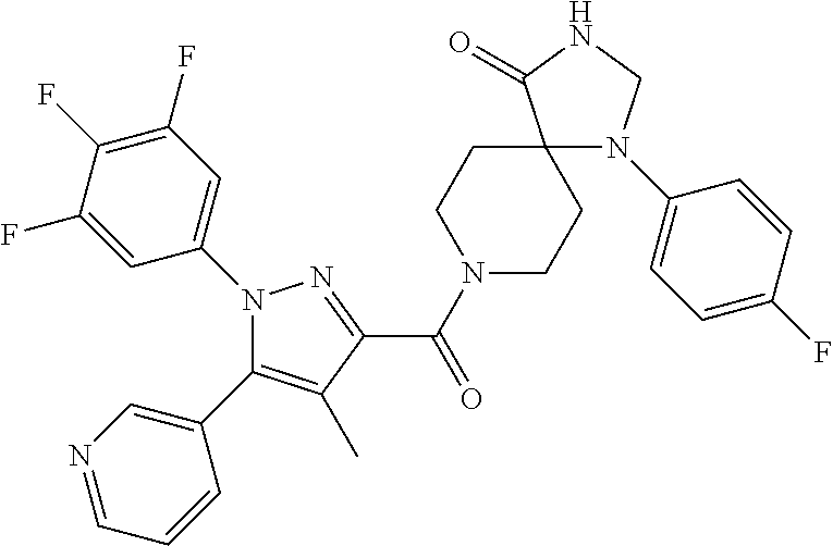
N1(C(C2=NN(C3=CC(F)=C(F)C(F)=C3)C(C3=CN=CC=C3)=C2C)=O)CCC2(CC1)N(C1=CC=C(F)C=C1)CNC2=O
